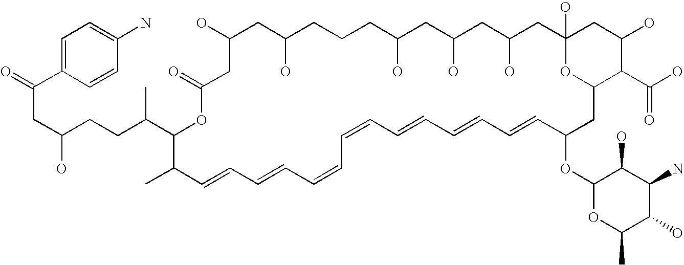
C1=C(C(=O)CC(O)CCC(C2OC(=O)CC(O)CC(O)CCCC(O)CC(O)CC(O)CC3(O)OC(C(C(O)=O)C(O)C3)CC(OC3OC(C)C(O)C(N)C3O)C=CC=CC=CC=CC=CC=CC=CC2C)C)C=CC(N)=C1
